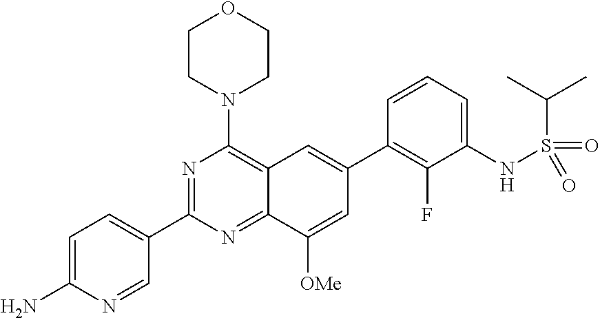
C12=NC(C3=CC=C(N)N=C3)=NC(N3CCOCC3)=C1C=C(C1=C(F)C(NS(C(C)C)(=O)=O)=CC=C1)C=C2[OMe]
